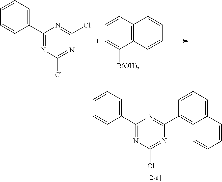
C1(C2=CC=CC=C2)=NC(Cl)=NC(Cl)=N1.[C+]1=C([B(OH)2])C2=C(C=C1)C=CC=C2.C1(C2=CC=CC=C2)=NC(Cl)=NC(C2=C3C(=CC=C2)C=CC=C3)=N1
